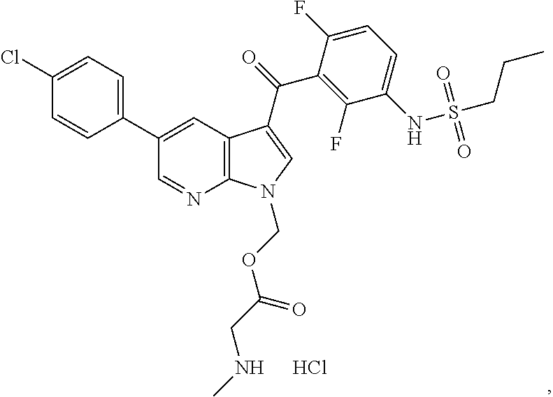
C1(Cl)=CC=C(C2=CC3=C(N=C2)N(COC(CNC)=O)C=C3C(=O)C2=C(F)C(NS(CCC)(=O)=O)=CC=C2F)C=C1.Cl
